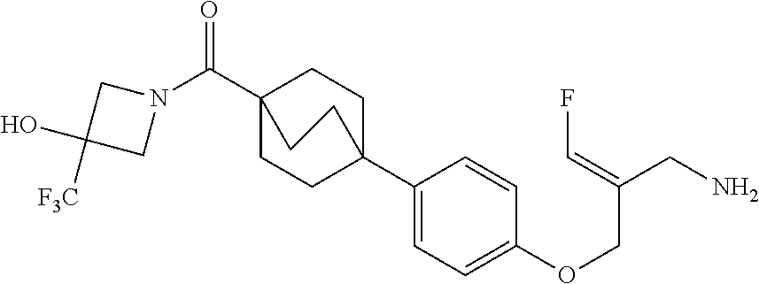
C1(C23CCC(C(N4CC([F3C])(O)C4)=O)(CC2)CC3)=CC=C(OCC(CN)=CF)C=C1
